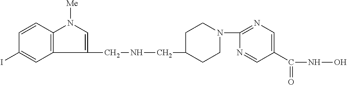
C12=C(C=CC(I)=C1)N([Me])C=C2CNCC1CCN(C2=NC=C(C(=O)NO)C=N2)CC1
